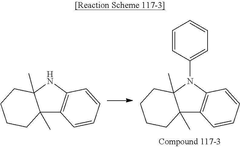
C12(C)C3=C(NC1(C)CCCC2)C=CC=C3.C12(C)C3=C(N(C4=CC=CC=C4)C1(C)CCCC2)C=CC=C3
